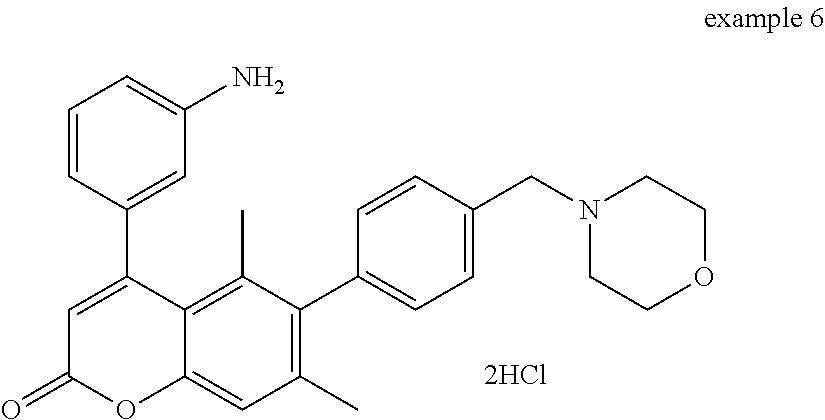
C1=C(C2=CC(N)=CC=C2)C2=C(C)C(C3=CC=C(CN4CCOCC4)C=C3)=C(C)C=C2OC1=O
